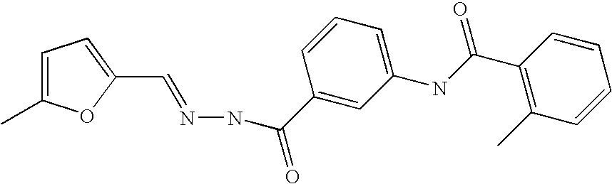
C(C1=CC=C(C)O1)=NNC(C1=CC(NC(C2=C(C)C=CC=C2)=O)=CC=C1)=O
